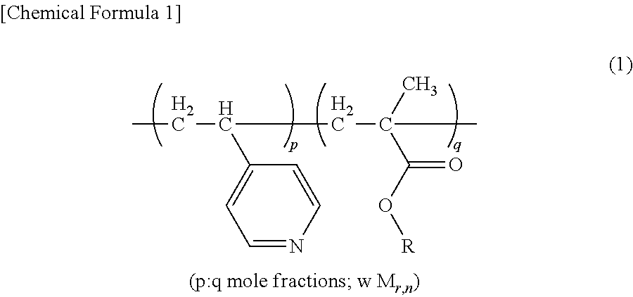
CCC(CC(C)(C)C(=O)O[R])C1=CC=NC=C1
